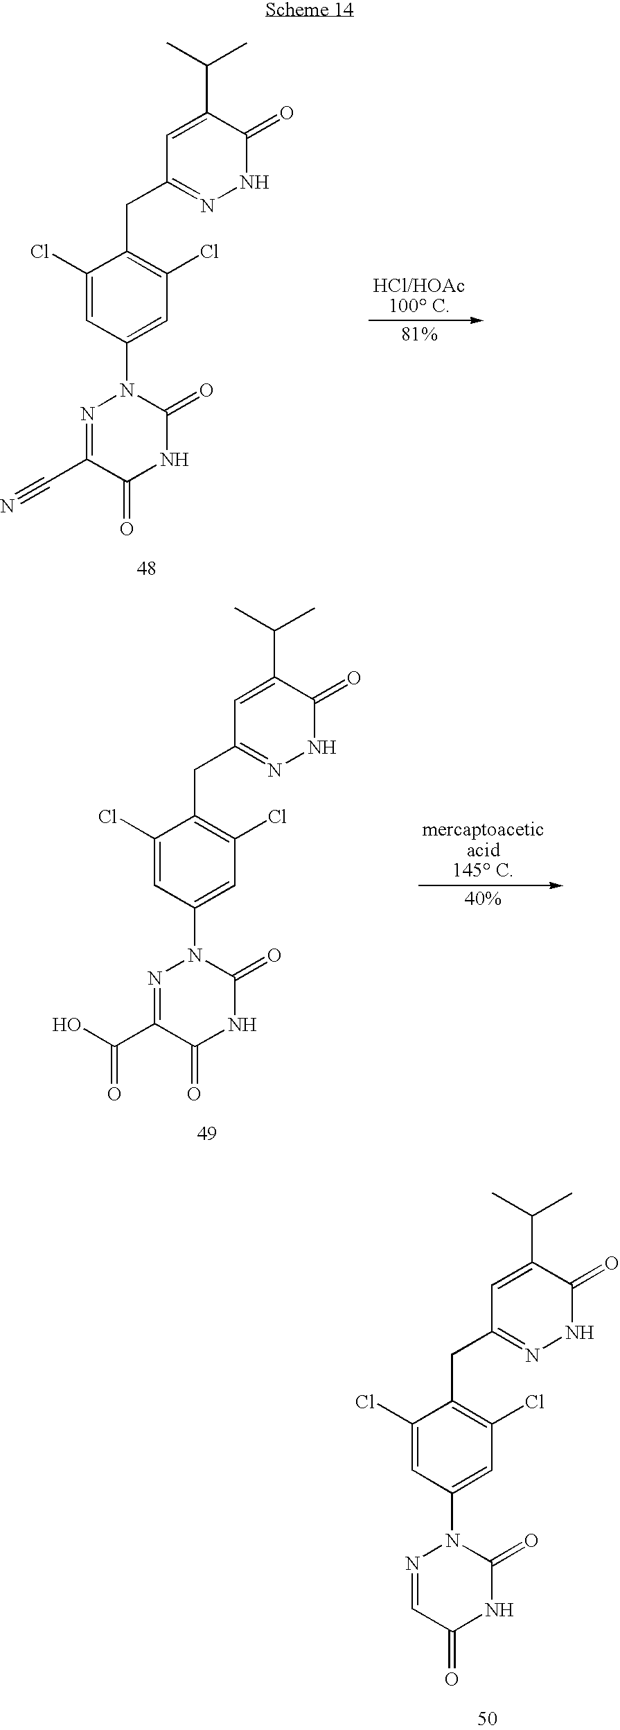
C1(Cl)=CC(N2C(=O)NC(=O)C(C#N)=N2)=CC(Cl)=C1CC1=NNC(=O)C(C(C)C)=C1.C1(Cl)=CC(N2C(=O)NC(=O)C(C(O)=O)=N2)=CC(Cl)=C1CC1=NNC(=O)C(C(C)C)=C1.C1(Cl)=CC(N2C(=O)NC(=O)C=N2)=CC(Cl)=C1CC1=NNC(=O)C(C(C)C)=C1
